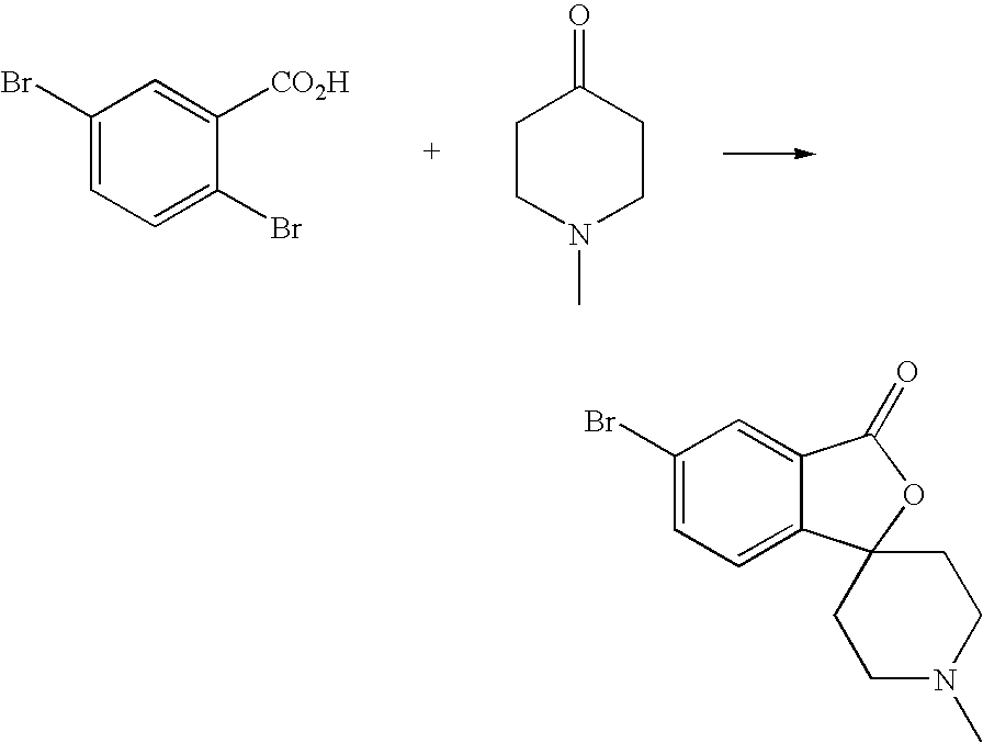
C1(Br)=CC=C(Br)C([CO2H])=C1.C1CN(C)CCC1=O.C1(Br)=CC=C2C(=C1)C(=O)OC21CCN(C)CC1
